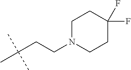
C(C(C)(C)C)CN1CCC(F)(F)CC1
